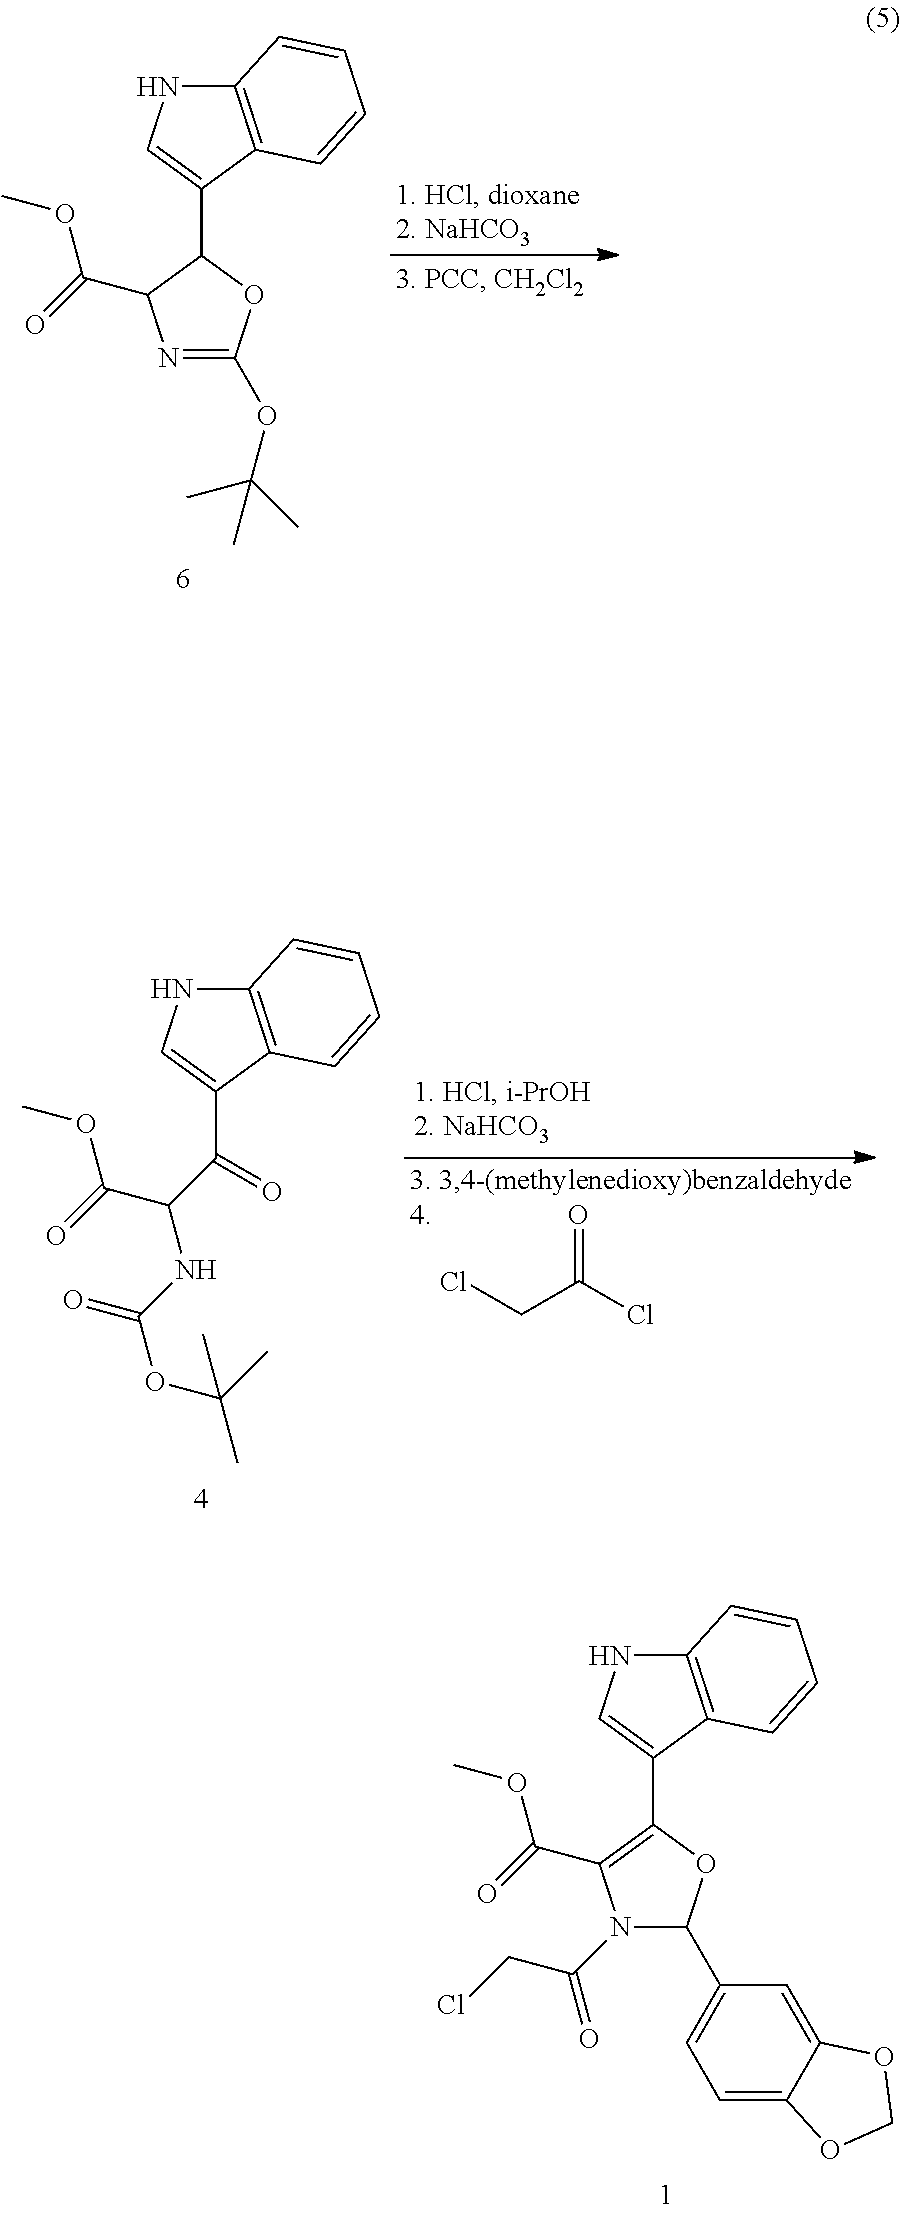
N1(C(CCl)=O)C(C2=CC=C3C(=C2)OCO3)OC(C2=CNC3=C2C=CC=C3)=C1C(=O)OC.ClCC(Cl)=O.C(C1=CNC2=C1C=CC=C2)(=O)C(C(OC)=O)NC(OC(C)(C)C)=O.N1=C(OC(C)(C)C)OC(C2=CNC3=C2C=CC=C3)C1C(=O)OC
